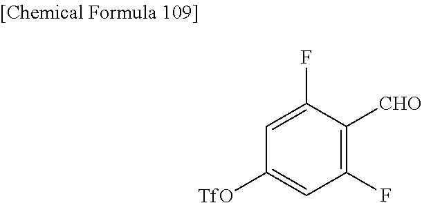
C1([TfO])=CC(F)=C([CHO])C(F)=C1
